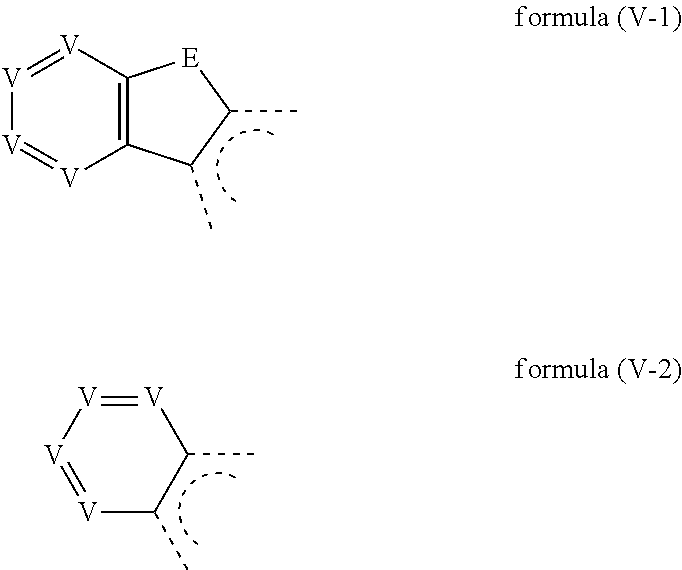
C12=C([V]=[V][V]=[V]1)[E]C(C)C2C.[V]1=[V][V]=[V]C(C)C1C
